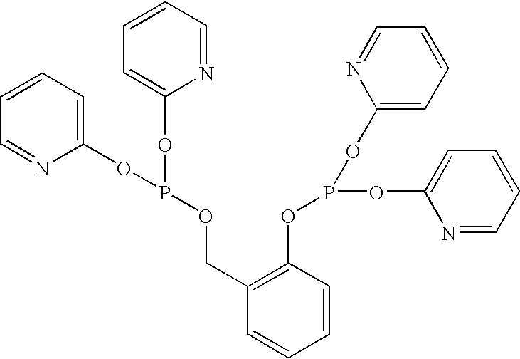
C1=CC=C(OP(OC2=CC=CC=N2)OCC2=C(OP(OC3=CC=CC=N3)OC3=CC=CC=N3)C=CC=C2)N=C1
